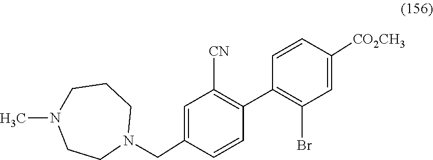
C1=C(CN2CCCN(C)CC2)C=CC(C2=C(Br)C=C([CO2CH3])C=C2)=C1[CN]
